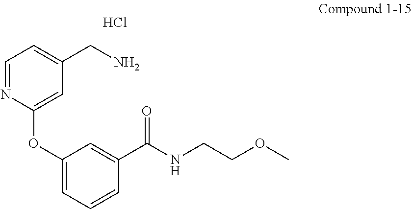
Cl.C1=NC(OC2=CC=CC(C(NCCOC)=O)=C2)=CC(CN)=C1
